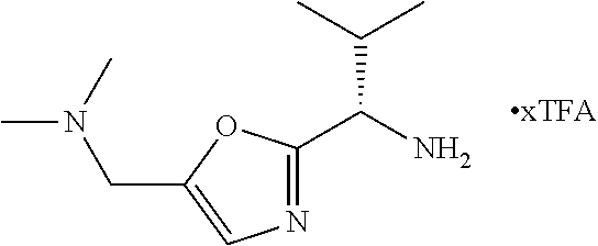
C1(C(N)C(C)C)=NC=C(CN(C)C)O1
